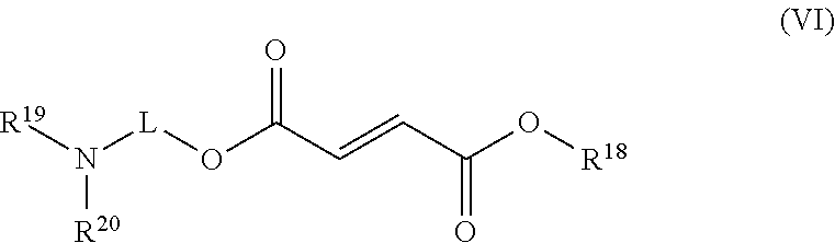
[R20]N([R19])[L]OC(C=CC(=O)O[R18])=O
